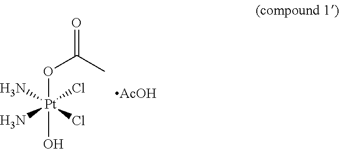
O=C(C)O[Pt](O)(Cl)(Cl)(N)N.[AcOH]
